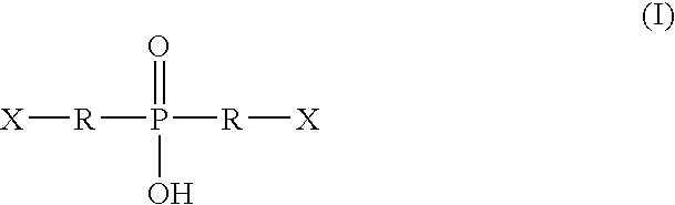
[X][R]P([R][X])(=O)O
